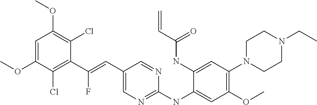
C1=C(OC)C(Cl)=C(C(=CC2=CN=C(NC3=CC(OC)=C(N4CCN(CC)CC4)C=C3NC(C=C)=O)N=C2)F)C(Cl)=C1OC
